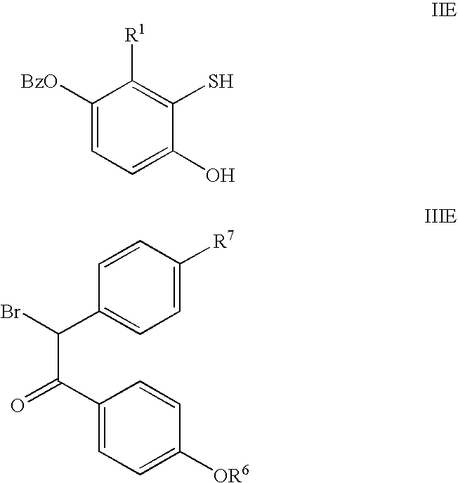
C1([BzO])=CC=C(O)C(S)=C1[R1].O=C(C(Br)C1=CC=C([R7])C=C1)C1=CC=C([OR6])C=C1
